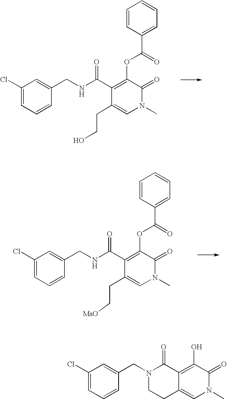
C(CC1=CN(C)C(=O)C(OC(=O)C2=CC=CC=C2)=C1C(NCC1=CC(Cl)=CC=C1)=O)O.[MsO]CCC1=CN(C)C(=O)C(OC(=O)C2=CC=CC=C2)=C1C(NCC1=CC(Cl)=CC=C1)=O.C12=C(O)C(=O)N(C)C=C1CCN(CC1=CC(Cl)=CC=C1)C2=O
